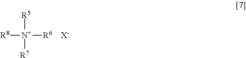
[N+]([R6])([R8])([R7])[R5].[X-]
